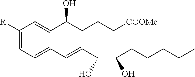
C(=C(C=CC(CCC[COOMe])O)[R])C=CC=CC(C(O)CCCCC)O
